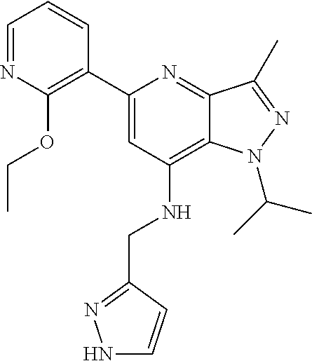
C1=NC(OCC)=C(C2=CC(NCC3=NNC=C3)=C3C(=N2)C(C)=NN3C(C)C)C=C1
